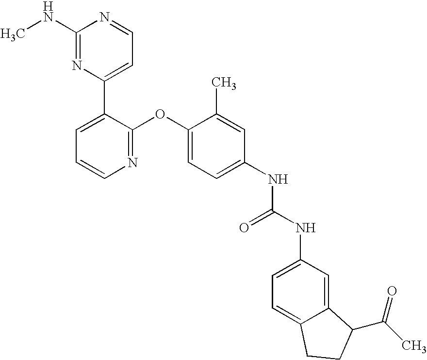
C1(NC)=NC(C2=CC=CN=C2OC2=CC=C(NC(NC3=CC=C4C(=C3)C(C(C)=O)CC4)=O)C=C2C)=CC=N1
